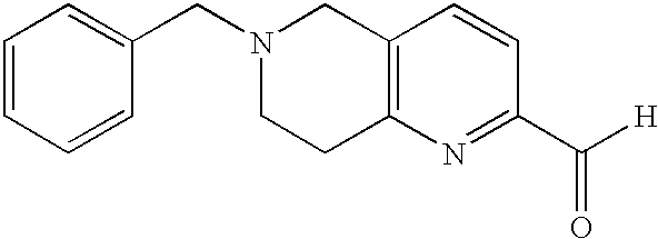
C1=CC=CC(CN2CCC3=C(C2)C=CC(C([H])=O)=N3)=C1
